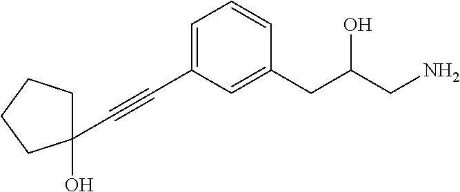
C1(C#CC2=CC=CC(CC(CN)O)=C2)(O)CCCC1
